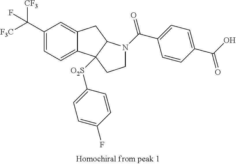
C1(C([CF3])([F3C])F)=CC=C2C(=C1)CC1C2([O2S]C2=CC=C(F)C=C2)CCN1C(C1=CC=C(C(O)=O)C=C1)=O
